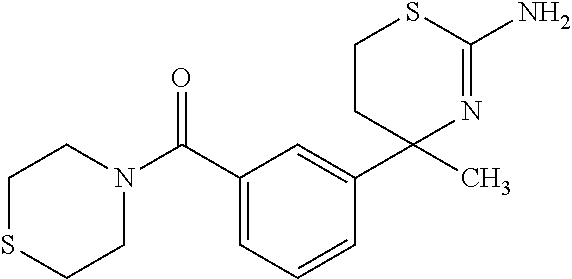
C1SCCN(C(C2=CC=CC(C3(C)N=C(N)SCC3)=C2)=O)C1
